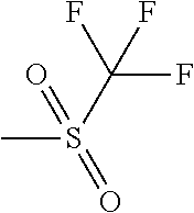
CS(=O)(C(F)(F)F)=O
